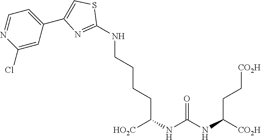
C1(NCCCCC(NC(=O)NC([CO2H])CC[CO2H])[HO2C])=NC(C2=CC=NC(Cl)=C2)=CS1
